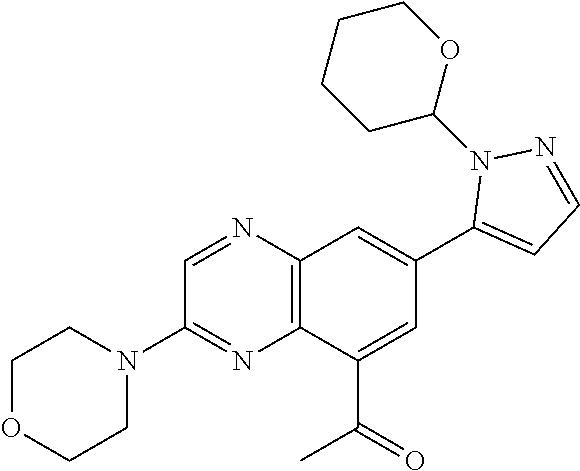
C1=C(C(=O)C)C2=C(C=C1C1=CC=NN1C1CCCCO1)N=CC(N1CCOCC1)=N2
